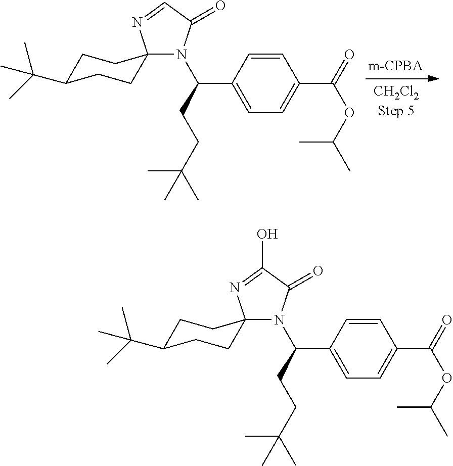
N1(C(CCC(C)(C)C)C2=CC=C(C(=O)OC(C)C)C=C2)C(=O)C=NC12CCC(C(C)(C)C)CC2.N1(C(CCC(C)(C)C)C2=CC=C(C(=O)OC(C)C)C=C2)C(=O)C(O)=NC12CCC(C(C)(C)C)CC2
